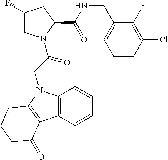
C1(F)CN(C(CN2C3=C(C=CC=C3)C3=C2CCCC3=O)=O)C(C(NCC2=CC=CC(Cl)=C2F)=O)C1
